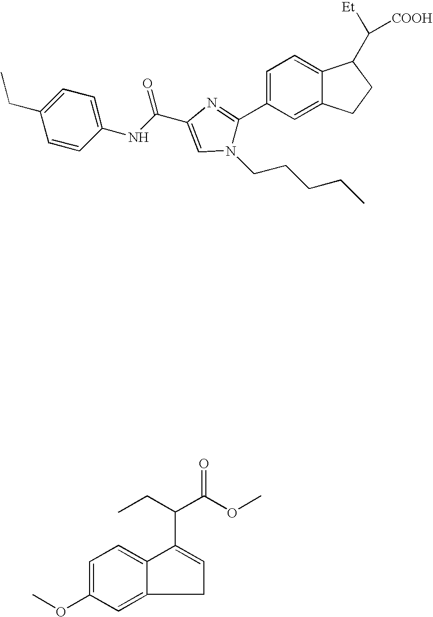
C1=C(OC)C=C2C(=C1)C(C(CC)C(OC)=O)=CC2.C1(CC)=CC=C(NC(C2=CN(CCCCC)C(C3=CC=C4C(=C3)CCC4C([Et])[COOH])=N2)=O)C=C1
